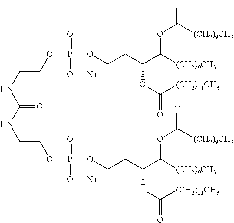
C(NCCOP(OCCC(OC(=O)[(CH2)11CH3])C([(CH2)9CH3])OC(=O)[(CH2)9CH3])(=O)[O      Na])(=O)NCCOP(OCCC(OC(=O)[(CH2)11CH3])C([(CH2)9CH3])OC(=O)[(CH2)9CH3])(=O)[O      Na]
